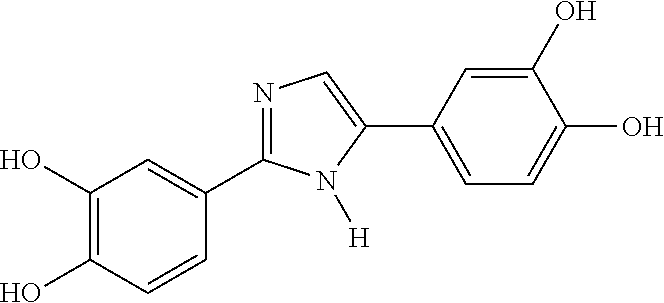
C1(O)=C(O)C=CC(C2=NC=C(C3=CC=C(O)C(O)=C3)N2[H])=C1
